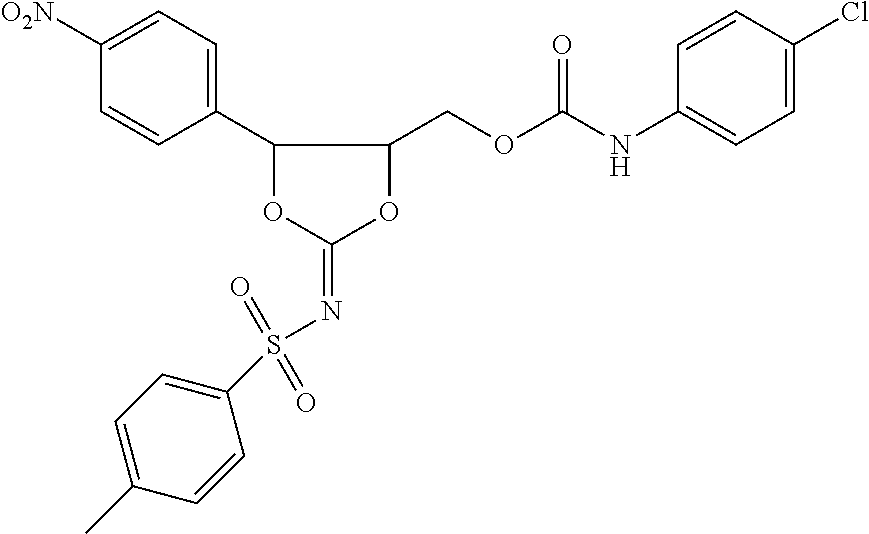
C1(NC(OCC2C(C3=CC=C([O2N])C=C3)OC(=NS(C3=CC=C(C)C=C3)(=O)=O)O2)=O)=CC=C(Cl)C=C1
